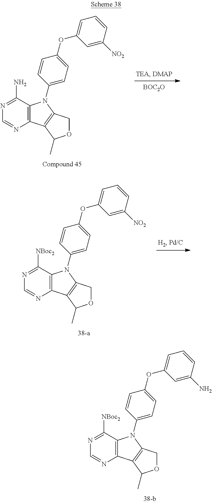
C12=C(C(N)=NC=N1)N(C1=CC=C(OC3=CC=CC([NO2])=C3)C=C1)C1=C2C(C)OC1.[BOC2O].C12=C(C([NBoc2])=NC=N1)N(C1=CC=C(OC3=CC=CC([NO2])=C3)C=C1)C1=C2C(C)OC1.C12=C(C([NBoc2])=NC=N1)N(C1=CC=C(OC3=CC=CC(N)=C3)C=C1)C1=C2C(C)OC1
